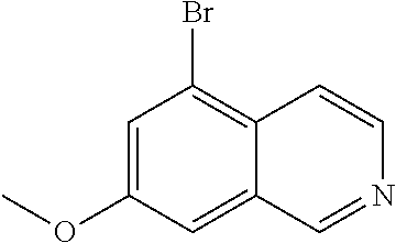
C1=C(OC)C=C2C(=C1Br)C=CN=C2
